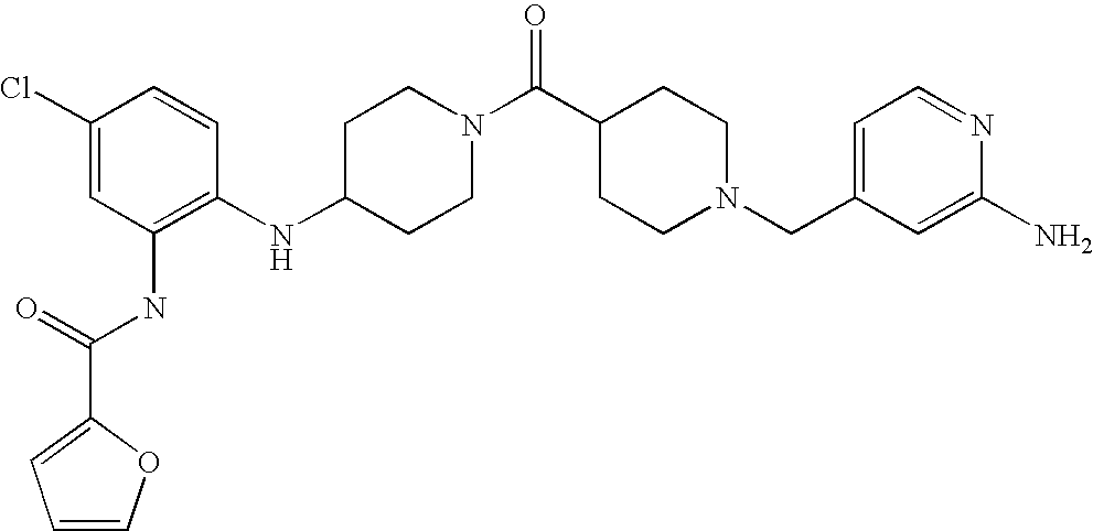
C1(NC2=C(NC(=O)C3=CC=CO3)C=C(Cl)C=C2)CCN(C(C2CCN(CC3=CC=NC(N)=C3)CC2)=O)CC1
